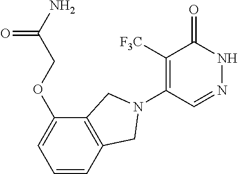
C1([F3C])=C(N2CC3=C(C(OCC(N)=O)=CC=C3)C2)C=NNC1=O
